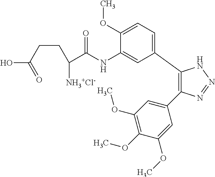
C1(C2=CC=C(OC)C(NC(C(CCC(O)=O)[NH3+Cl-])=O)=C2)=C(C2=CC(OC)=C(OC)C(OC)=C2)N=NN1
